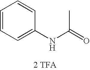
N(C(=O)C)C1=CC=CC=C1.[2 TFA]
